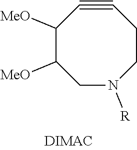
C1N([R])CCC#CC([MeO])C1[MeO]
